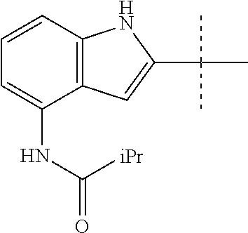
C12=C(C=CC=C1NC([iPr])=O)NC(C(C)(C)C)=C2
